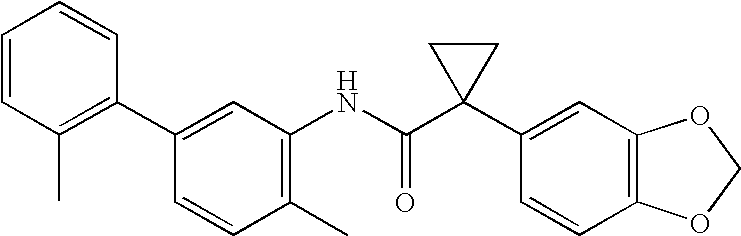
C1(C2=C(C)C=CC=C2)=CC(NC(C2(C3=CC4=C(C=C3)OCO4)CC2)=O)=C(C)C=C1
